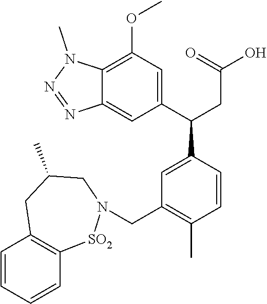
C1=CC=CC2=C1CC(C)CN(CC1=C(C)C=CC(C(C3=CC(OC)=C4C(=C3)N=NN4C)CC(O)=O)=C1)[SO2]2
